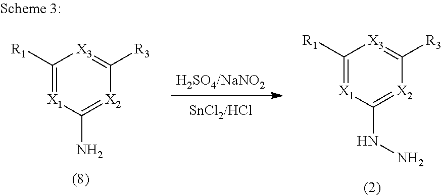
C1([R1])=[X1]C(N)=[X2]C([R3])=[X3]1.C1([R1])=[X1]C(NN)=[X2]C([R3])=[X3]1
